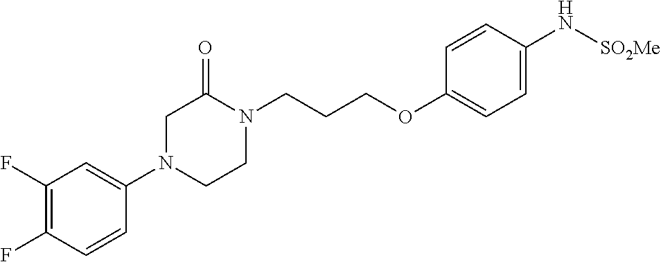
C1N(C2=CC(F)=C(F)C=C2)CCN(CCCOC2=CC=C(N[SO2Me])C=C2)C1=O
